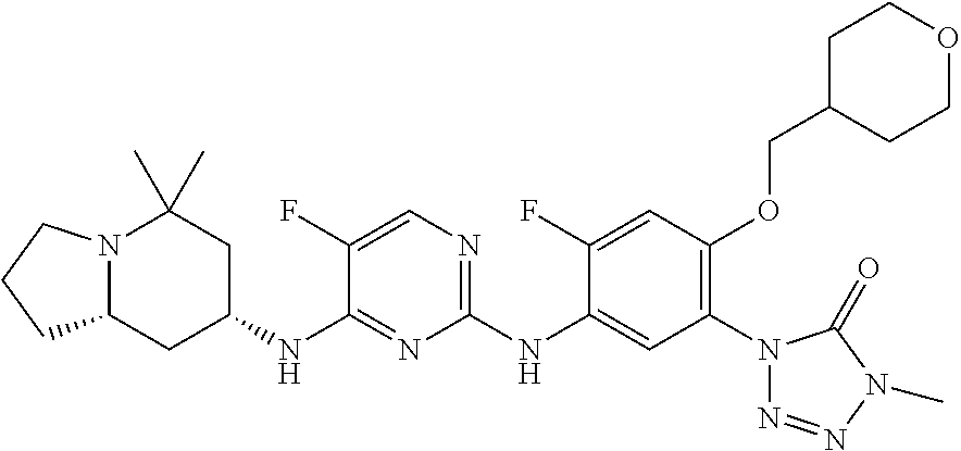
N12C(CC(NC3=NC(NC4=CC(N5N=NN(C)C5=O)=C(OCC5CCOCC5)C=C4F)=NC=C3F)CC1(C)C)CCC2
